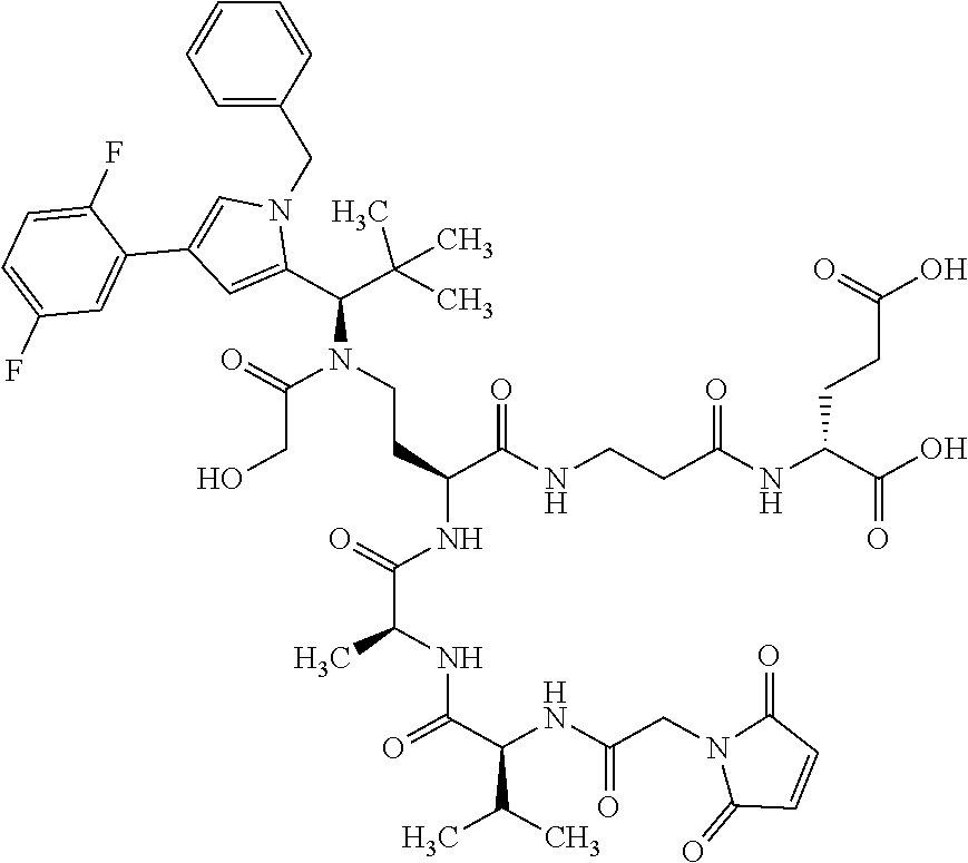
C(N(C(CO)=O)CCC(C(NCCC(NC(CCC(=O)O)C(=O)O)=O)=O)NC(C(NC(C(C(C)C)NC(=O)CN1C(=O)C=CC1=O)=O)C)=O)(C(C)(C)C)C1=CC(C2=CC(F)=CC=C2F)=CN1CC1=CC=CC=C1
